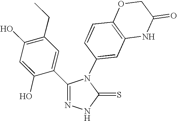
C1(O)=C(CC)C=C(C2=NNC(=S)N2C2=CC3=C(C=C2)OCC(=O)N3)C(O)=C1
